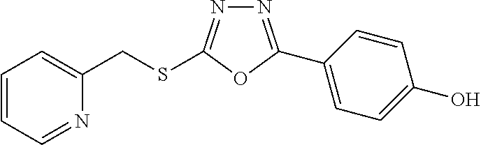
N1=C(C2=CC=C(O)C=C2)OC(SCC2=CC=CC=N2)=N1
